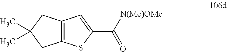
C12=C(CC(C)(C)C1)C=C(C([N(Me)OMe])=O)S2
